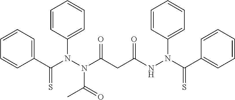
C1(C(N(N(C(CC(NN(C(C2=CC=CC=C2)=S)C2=CC=CC=C2)=O)=O)C(=O)C)C2=CC=CC=C2)=S)=CC=CC=C1
